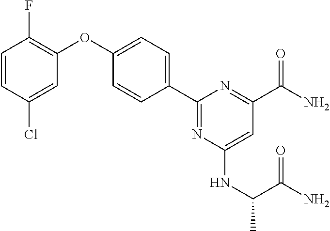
C1(C2=CC=C(OC3=C(F)C=CC(Cl)=C3)C=C2)=NC(NC(C(N)=O)C)=CC(C(=O)N)=N1
